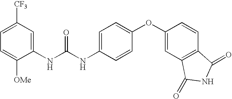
C1(NC(NC2=CC=C(OC3=CC4=C(C=C3)C(=O)NC4=O)C=C2)=O)=CC([CF3])=CC=C1[OMe]
